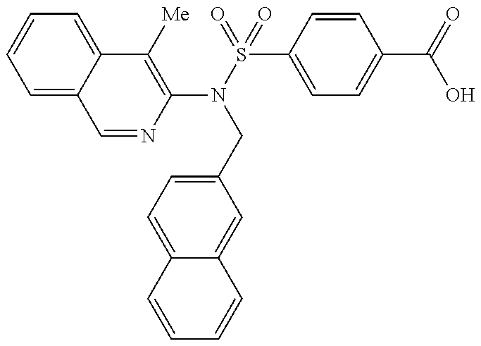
C1=NC(N(S(=O)(=O)C2=CC=C(C(=O)O)C=C2)CC2=CC=C3C(=C2)C=CC=C3)=C([Me])C2=CC=CC=C12
